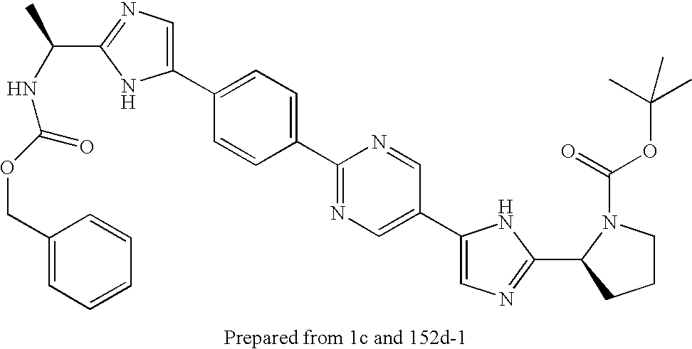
C1(C2=CC=C(C3=NC=C(C4=CN=C(C5N(C(=O)OC(C)(C)C)CCC5)N4)C=N3)C=C2)=CN=C(C(NC(OCC2=CC=CC=C2)=O)C)N1
